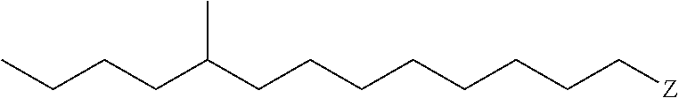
C(CCCCC[Z])CCC(CCCC)C
